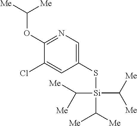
O(C([Me])[Me])C1=NC=C(S[Si](C([Me])[Me])(C([Me])[Me])C([Me])[Me])C=C1Cl
